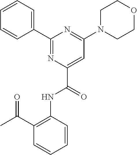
C1(C2=CC=CC=C2)=NC(C(=O)NC2=C(C(C)=O)C=CC=C2)=CC(N2CCOCC2)=N1
